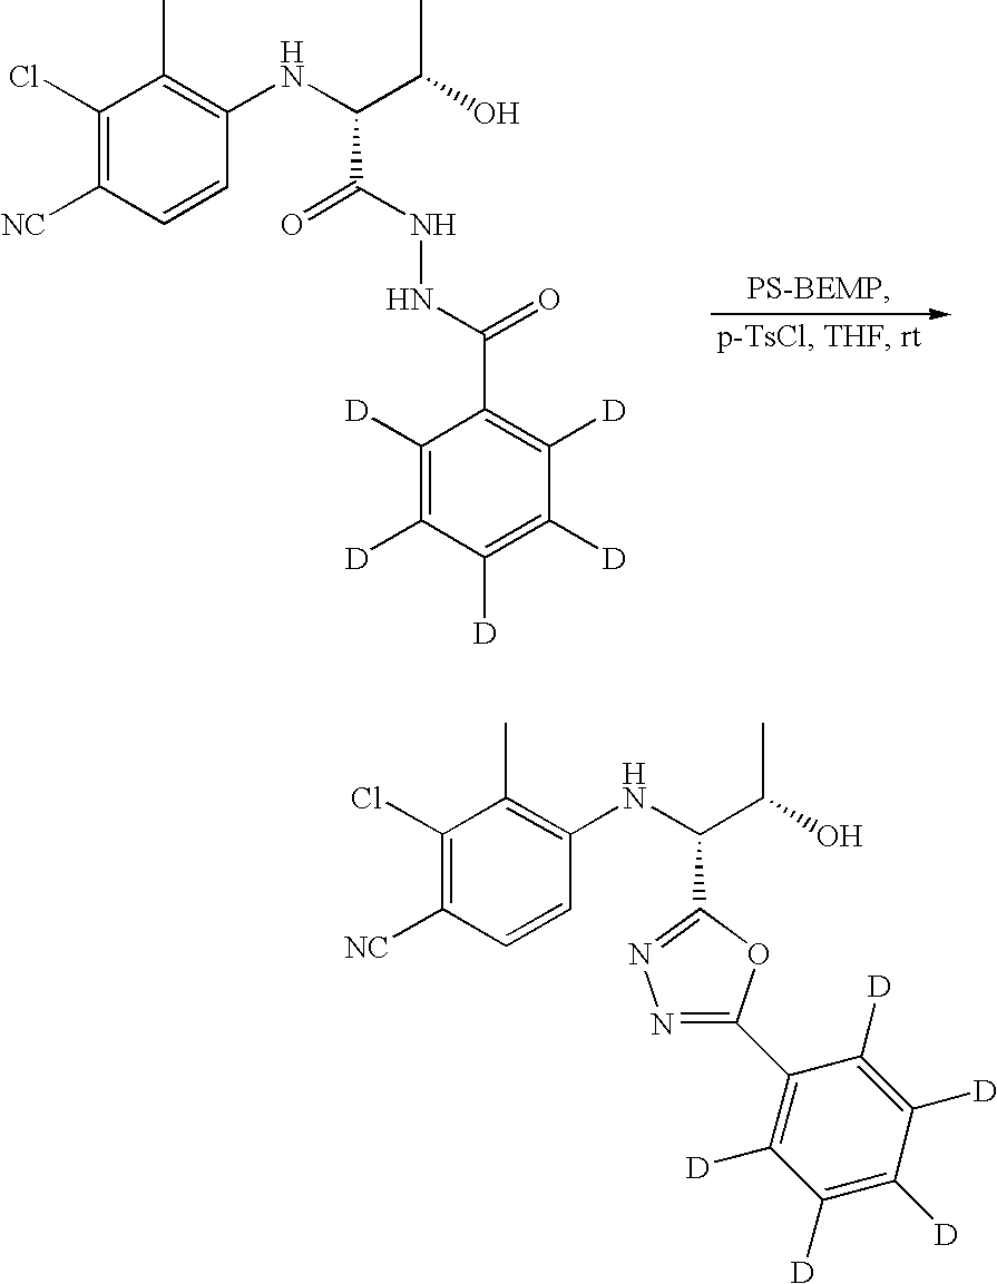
C1(Cl)=C([NC])C=CC(NC(C(O)C)C2=NN=C(C3=C([D])C([D])=C([D])C([D])=C3[D])O2)=C1C.C1(Cl)=C([NC])C=CC(NC(C(O)C)C(NNC(C2=C([D])C([D])=C([D])C([D])=C2[D])=O)=O)=C1C
